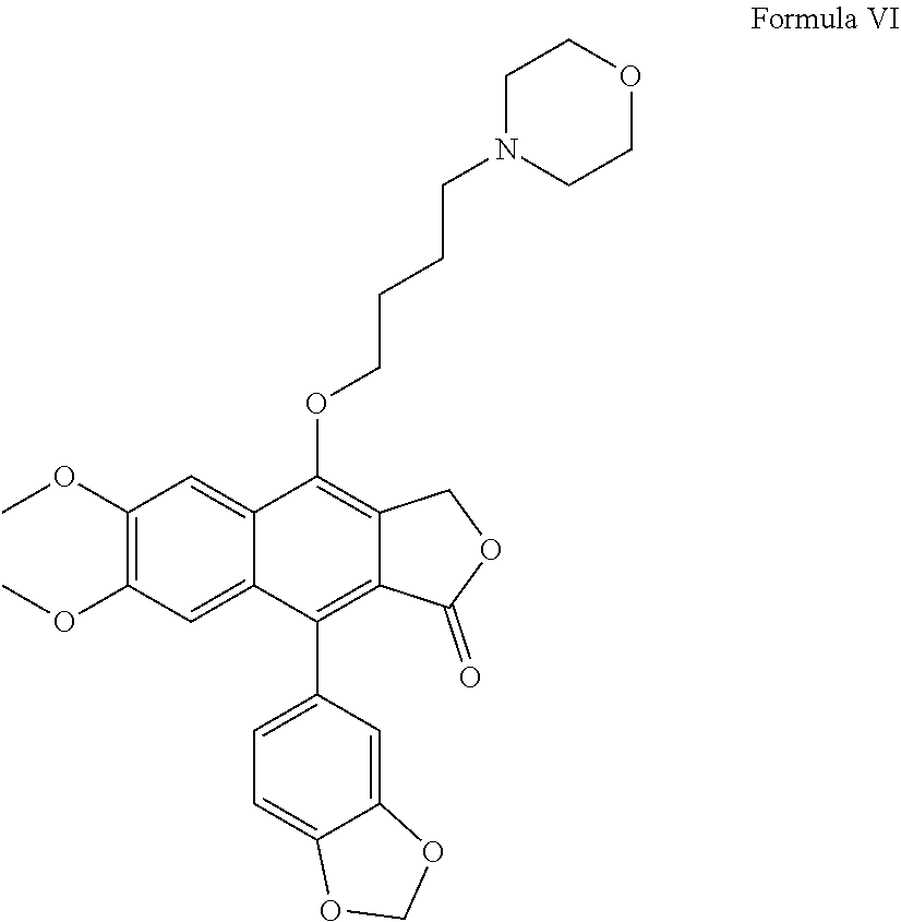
C1(OC)=C(OC)C=C2C(=C1)C(OCCCCN1CCOCC1)=C1C(=C2C2=CC=C3C(=C2)OCO3)C(=O)OC1
